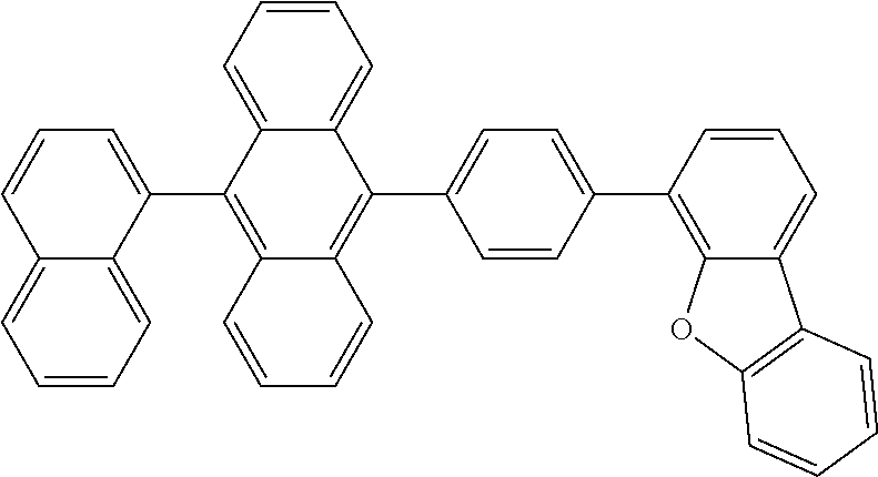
C1=CC=C2C(=C1)C=CC=C2C1=C2C(=C(C3=CC=C(C4=C5C(=CC=C4)C4=C(O5)C=CC=C4)C=C3)C3=CC=CC=C13)C=CC=C2
